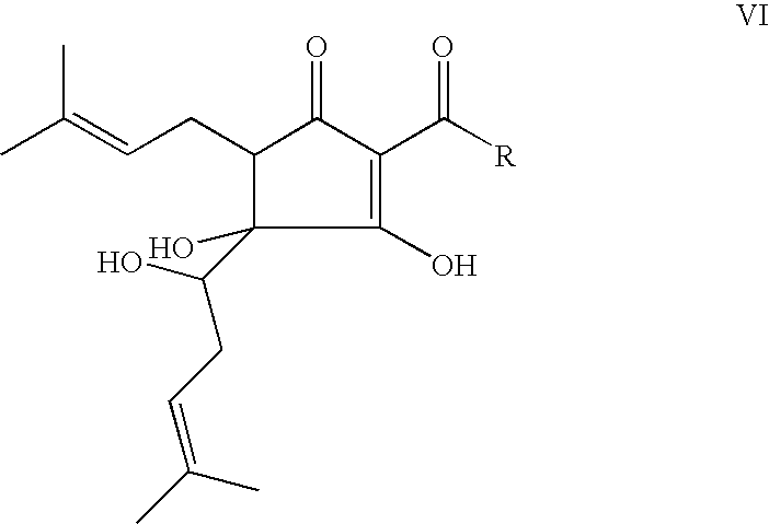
C1(CC=C(C)C)C(O)(C(O)CC=C(C)C)C(O)=C(C([R])=O)C1=O
